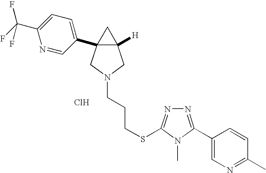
Cl.C12([H])CN(CCCSC3=NN=C(C4=CN=C(C)C=C4)N3C)CC1(C1=CC=C(C(F)(F)F)N=C1)C2
